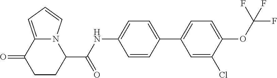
C1CC(C(NC2=CC=C(C3=CC=C(OC(F)(F)F)C(Cl)=C3)C=C2)=O)N2C(=CC=C2)C1=O
